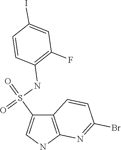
C12=C(NC=C1S(=O)(NC1=C(F)C=C(I)C=C1)=O)N=C(Br)C=C2
